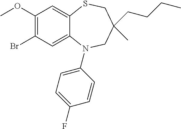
C1(OC)=C(Br)C=C2C(=C1)SCC(CCCC)(C)CN2C1=CC=C(F)C=C1
